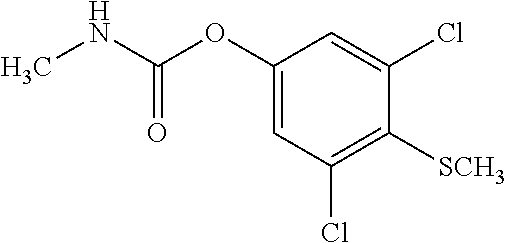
C1(OC(NC)=O)=CC(Cl)=C([SCH3])C(Cl)=C1
